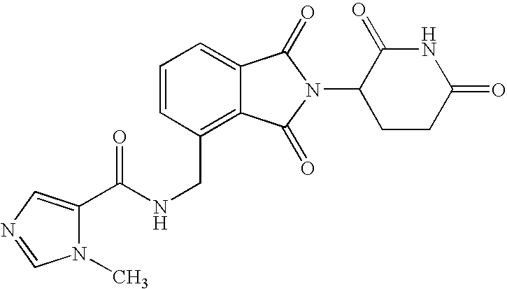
C1=CC(CNC(=O)C2=CN=CN2C)=C2C(=C1)C(=O)N(C1CCC(=O)NC1=O)C2=O
